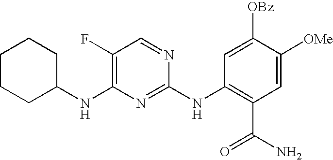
C1(NC2=C(F)C=NC(NC3=C(C(N)=O)C=C([OMe])C([OBz])=C3)=N2)CCCCC1
